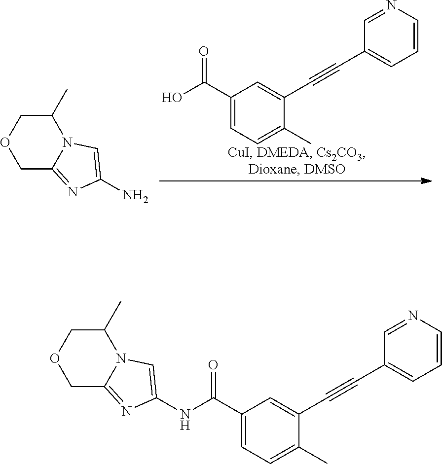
C1(C(O)=O)=CC=C(C)C(C#CC2=CC=CN=C2)=C1.C1(C)COCC2=NC(N)=CN12.C1(C(NC2=CN3C(=N2)COCC3C)=O)=CC=C(C)C(C#CC2=CC=CN=C2)=C1
